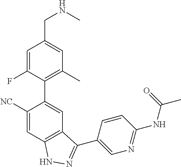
C1=C(F)C(C2=CC3=C(C=C2[NC])NN=C3C2=CN=C(NC(C)=O)C=C2)=C(C)C=C1CNC
